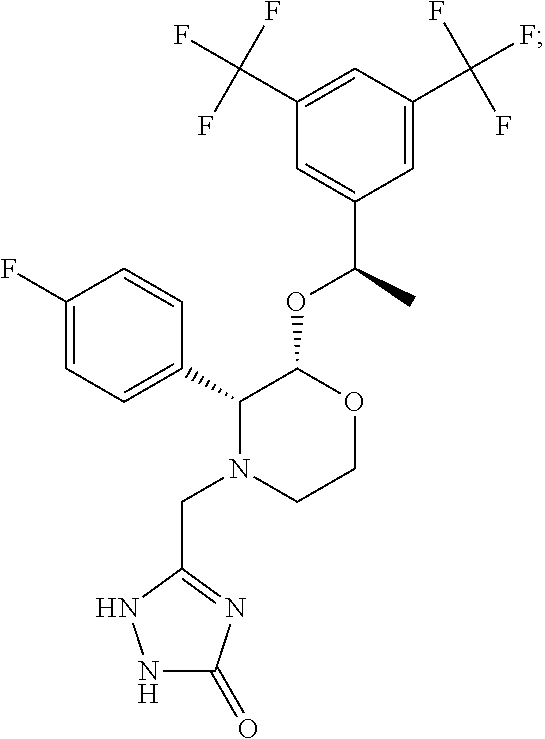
N1C(=O)N=C(CN2CCOC(OC(C)C3=CC(C(F)(F)F)=CC(C(F)(F)F)=C3)C2C2=CC=C(F)C=C2)N1
